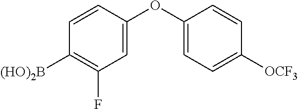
C1=CC(OC2=CC=C([OCF3])C=C2)=CC(F)=C1[(HO)2B]
